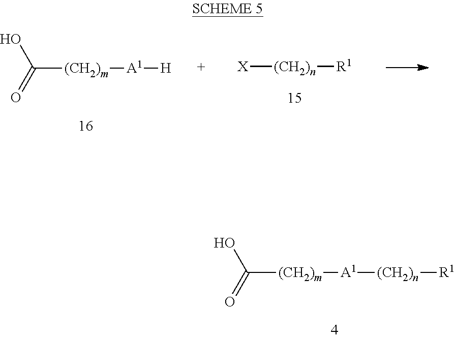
C([(CH2)m][A1][(CH2)n][R1])(O)=O.[X][(CH2)n][R1].C([(CH2)m][A1][H])(O)=O
